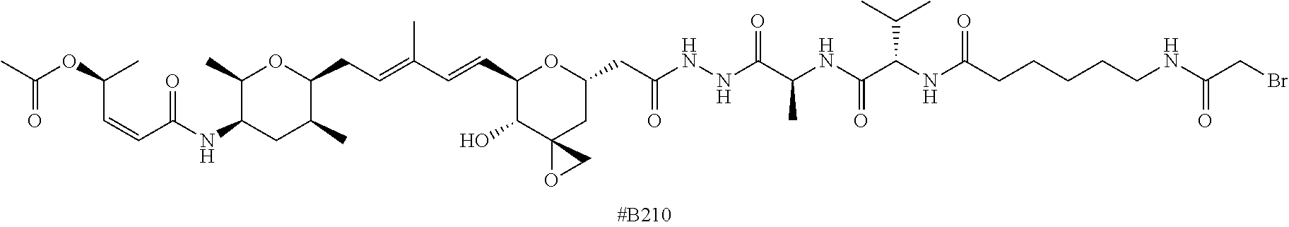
CC(=O)OC(C=CC(=O)NC1C(C)OC(CC=C(C=CC2C(O)C3(CC(CC(NNC(C(NC(C(NC(CCCCCNC(CBr)=O)=O)C(C)C)=O)C)=O)=O)O2)OC3)C)C(C)C1)C
